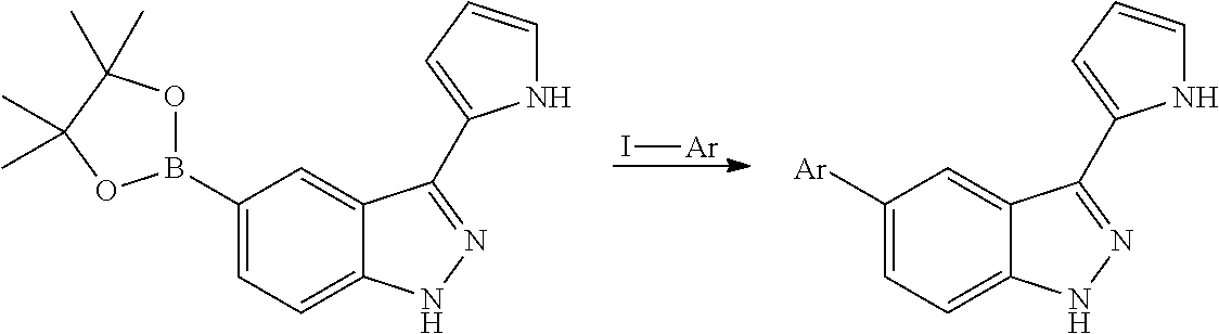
C1(B2OC(C)(C)C(C)(C)O2)=CC=C2C(=C1)C(C1=CC=CN1)=NN2.I[Ar].C1([Ar])=CC=C2C(=C1)C(C1=CC=CN1)=NN2
